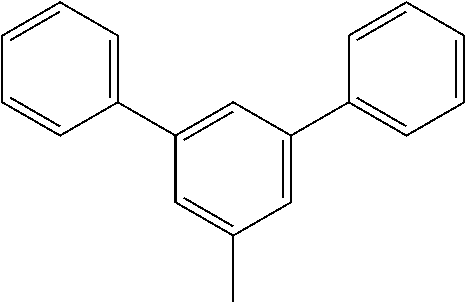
C1(C2=CC(C3=CC=CC=C3)=CC(C)=C2)=CC=CC=C1
